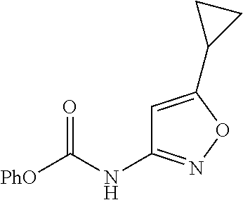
[PhO]C(NC1=NOC(C2CC2)=C1)=O
